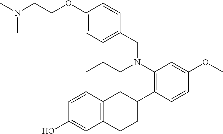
CN(C)CCOC1=CC=C(CN(C2=C(C3CC4=C(CC3)C=C(O)C=C4)C=CC(OC)=C2)CCC)C=C1
